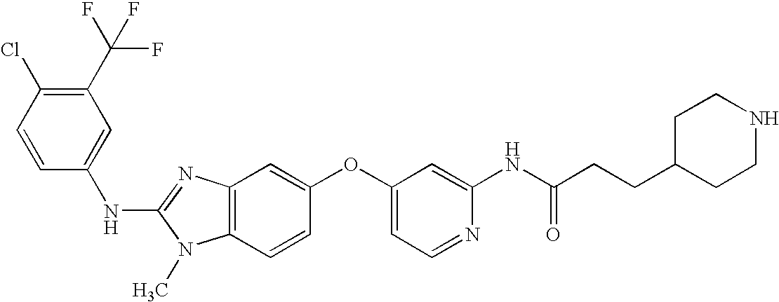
C1(C(F)(F)F)=C(Cl)C=CC(NC2=NC3=C(N2C)C=CC(OC2=CC=NC(NC(CCC4CCNCC4)=O)=C2)=C3)=C1
